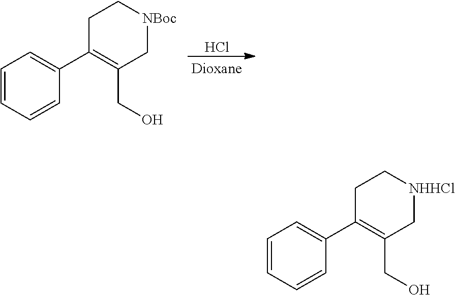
C1C(C2=CC=CC=C2)=C(CO)C[NHHCl]C1.C1C(C2=CC=CC=C2)=C(CO)C[NBoc]C1.Cl
